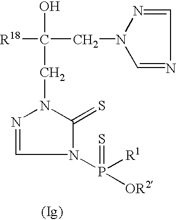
N1=CN(P([R1])(=S)[OR2])C(=S)N1CC(O)([R18])CN1C=NC=N1
